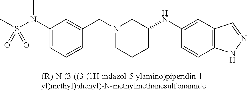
N1(CC2=CC(N(S(C)(=O)=O)C)=CC=C2)CCCC(NC2=CC3=C(C=C2)NN=C3)C1
